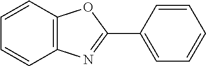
C1=CC2=C(C=C1)N=C(C1=CC=CC=C1)O2
